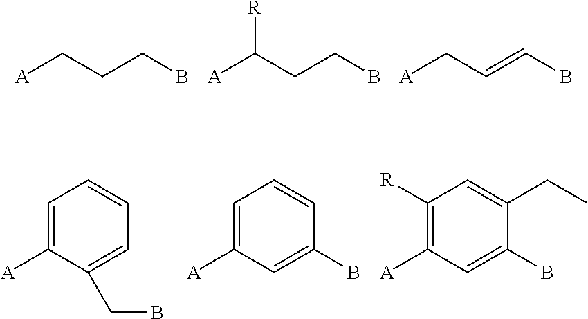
[A]CCCB.[A]C(CCB)[R].[A]CC=CB.C1=C([A])C(CB)=CC=C1.C1=C([A])C=C(B)C=C1.C1([R])=C([A])C=C(B)C(CC)=C1
